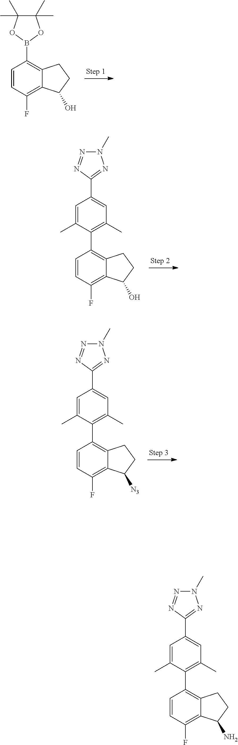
C1=CC(F)=C2C(=C1B1OC(C)(C)C(C)(C)O1)CCC2O.C1=CC(F)=C2C(=C1C1=C(C)C=C(C3=NN(C)N=N3)C=C1C)CCC2O.C1=CC(F)=C2C(=C1C1=C(C)C=C(C3=NN(C)N=N3)C=C1C)CCC2[N3].C1=CC(F)=C2C(=C1C1=C(C)C=C(C3=NN(C)N=N3)C=C1C)CCC2N
